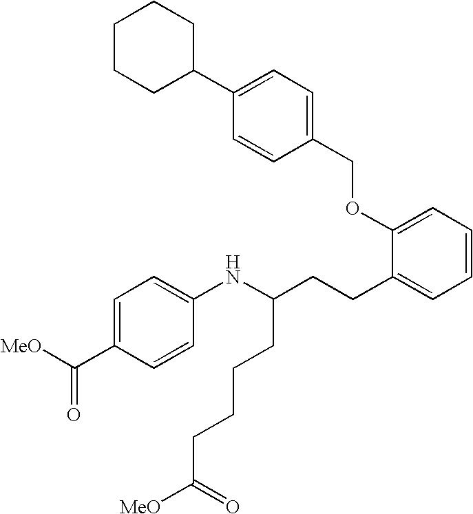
[MeO]C(=O)C1=CC=C(NC(CCC2=CC=CC=C2OCC2=CC=C(C3CCCCC3)C=C2)CCCCC([MeO])=O)C=C1
